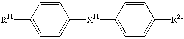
[R11]C1=CC=C([X11]C2=CC=C([R21])C=C2)C=C1
